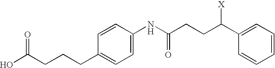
C1=CC(CCCC(O)=O)=CC=C1NC(CCC(C1=CC=CC=C1)[X])=O
